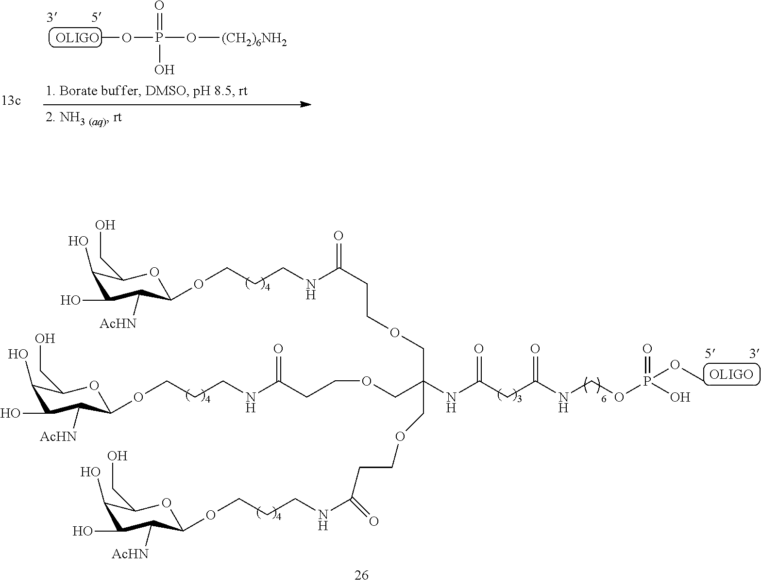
P(O[(CH2)6NH2])(=O)(O)O[OLIGO].C1(O)C(O)C([AcHN])C(OCCCNC(CCOCC(COCCC(NCCCOC2OC(CO)C(O)C(O)C2[AcHN])=O)(NC(CC(NCOP(OC)(O)=O)=O)=O)COCCC(NCCCOC2OC(CO)C(O)C(O)C2[AcHN])=O)=O)OC1CO
